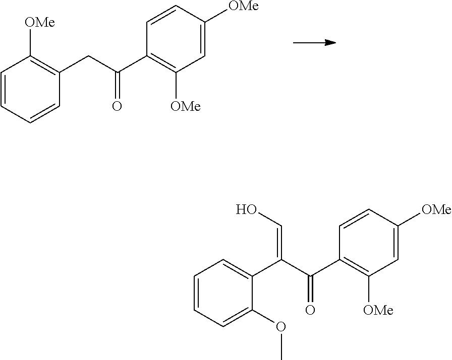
C1=CC=CC(CC(C2=C([OMe])C=C([OMe])C=C2)=O)=C1[OMe].C1=CC=C(OC)C(C(C(C2=C([OMe])C=C([OMe])C=C2)=O)=CO)=C1
